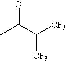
CC(=O)C([CF3])[CF3]
